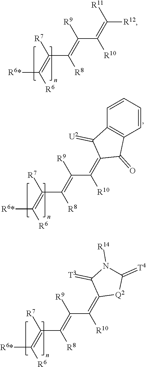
C([R12])([R11])=C(C([R9])=C(C([R7])=C([R6*])[R6])[R8])[R10].C1(=C(C([R9])=C(C([R7])=C([R6*])[R6])[R8])[R10])C(=O)C2=C(C1=[U2])C=CC=C2.C1(=C(C([R9])=C(C([R7])=C([R6*])[R6])[R8])[R10])[Q2]C(=[T4])N([R14])C1=[T3]
